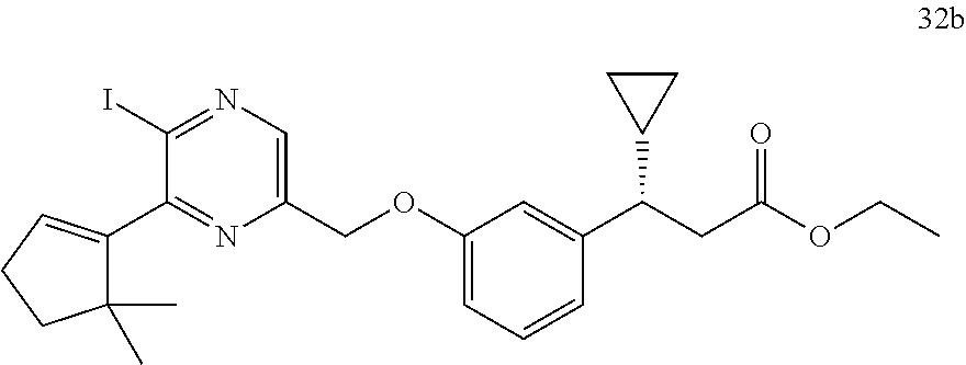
C1(COC2=CC=CC(C(CC(OCC)=O)C3CC3)=C2)=CN=C(I)C(C2=CCCC2(C)C)=N1
